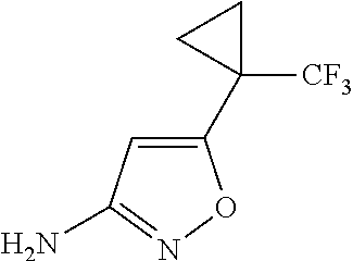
C1(C2([CF3])CC2)=CC(N)=NO1
